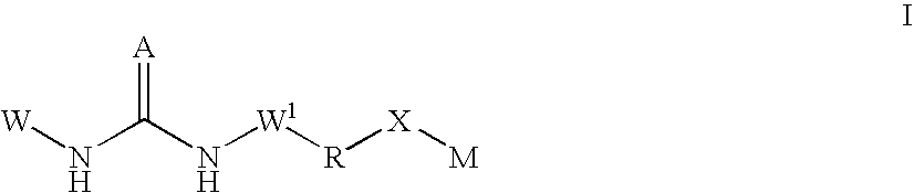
N(C(N[W1][R][X][M])=[A])[W]
